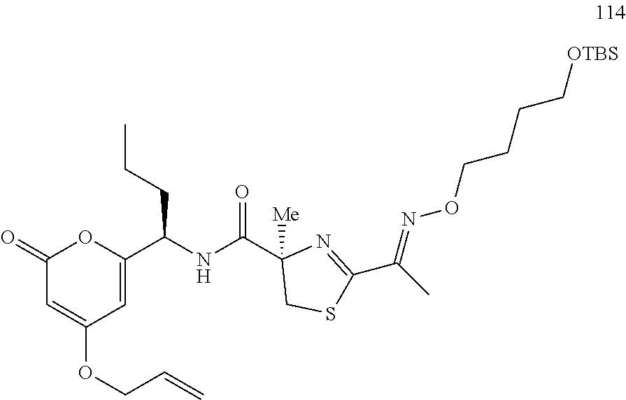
C1(=O)C=C(OCC=C)C=C(C(NC(C2([Me])CSC(C(C)=NOCCCC[OTBS])=N2)=O)CCC)O1
